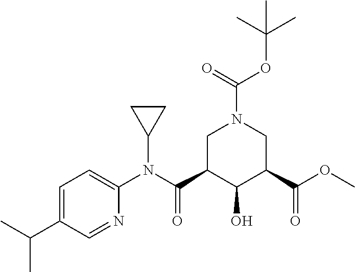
C1=C(C(C)C)C=NC(N(C2CC2)C(C2C(O)C(C(OC)=O)CN(C(OC(C)(C)C)=O)C2)=O)=C1
